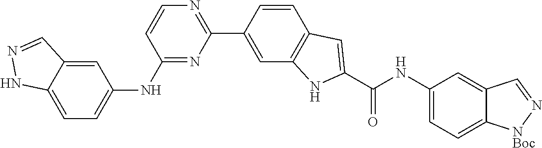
C1(NC2=CC=C3C(=C2)C=NN3)=NC(C2=CC3=C(C=C2)C=C(C(NC2=CC=C4C(=C2)C=N[NBoc]4)=O)N3)=NC=C1
